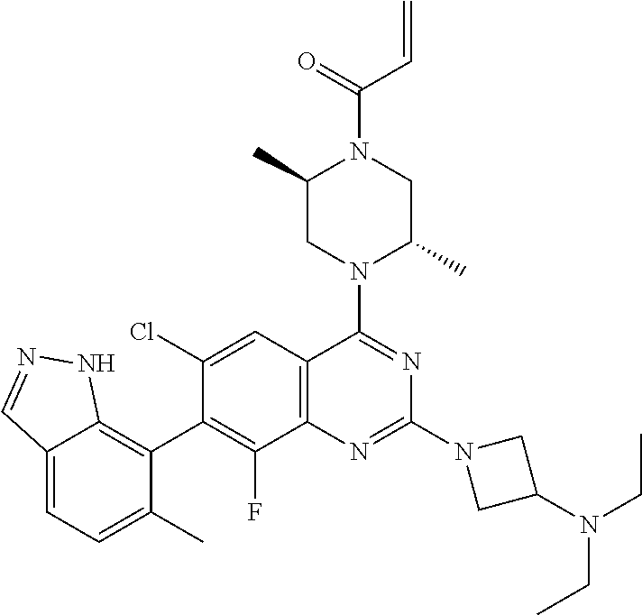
C12=CC=C(C)C(C3=C(F)C4=C(C=C3Cl)C(N3C(C)CN(C(=O)C=C)C(C)C3)=NC(N3CC(N(CC)CC)C3)=N4)=C1NN=C2
